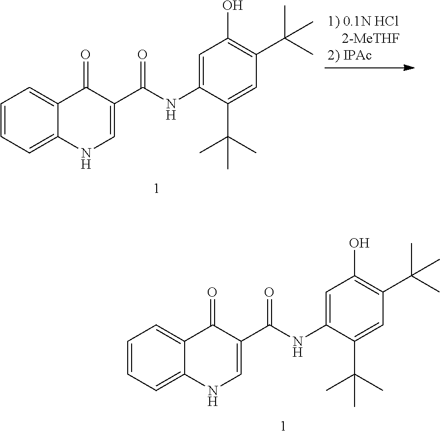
C1=CC=C2C(=C1)C(=O)C(C(=O)NC1=CC(O)=C(C(C)(C)C)C=C1C(C)(C)C)=CN2.C1=CC=C2C(=C1)C(=O)C(C(=O)NC1=CC(O)=C(C(C)(C)C)C=C1C(C)(C)C)=CN2
